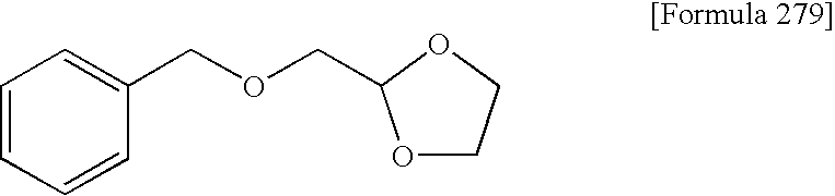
O1CCOC1COCC1=CC=CC=C1
